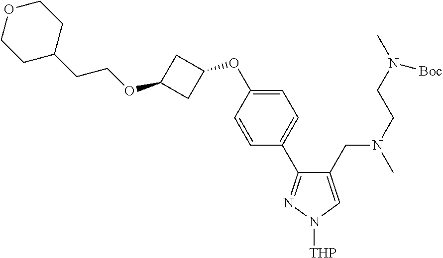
C1OCCC(CCOC2CC(OC3=CC=C(C4=NN([THP])C=C4CN(C)CCN(C)[Boc])C=C3)C2)C1
